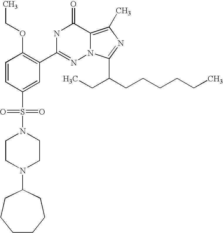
C1=CC(S(N2CCN(C3CCCCCC3)CC2)(=O)=O)=CC(C2=NN3C(=C(C)N=C3C(CCCCCC)CC)C(=O)N2)=C1OCC
